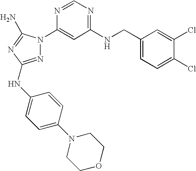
N1=C(NC2=CC=C(N3CCOCC3)C=C2)N=C(N)N1C1=CC(NCC2=CC=C(Cl)C(Cl)=C2)=NC=N1
